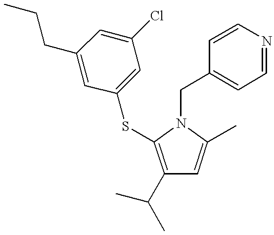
C1(C(C)C)=C(SC2=CC(Cl)=CC(CCC)=C2)N(CC2=CC=NC=C2)C(C)=C1
